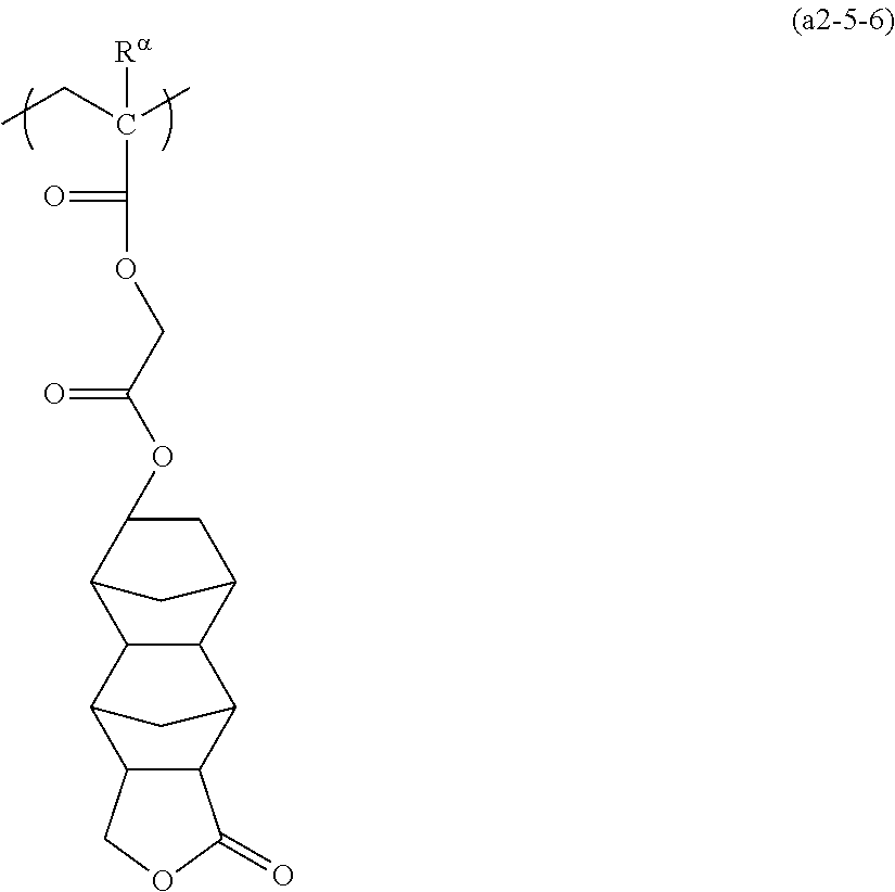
CCC(C)([Ra])C(=O)OCC(OC1C2C3C(C(C2)C1)C1C2C(C3C1)COC2=O)=O
